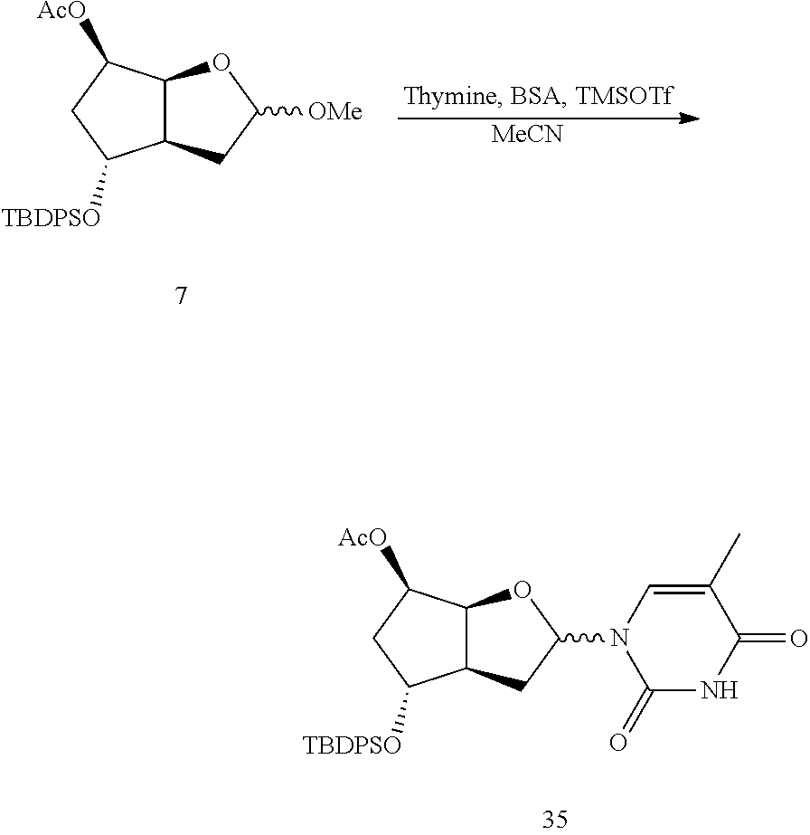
C12C(CC([OMe])O1)C([TBDPSO])CC2[AcO].[MeCN].C12C(CC(N3C(=O)NC(=O)C(C)=C3)O1)C([TBDPSO])CC2[AcO]
